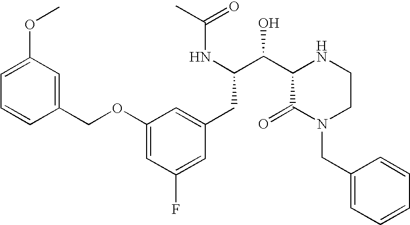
C(C(NC(=O)C)C(C1C(=O)N(CC2=CC=CC=C2)CCN1)O)C1=CC(OCC2=CC(OC)=CC=C2)=CC(F)=C1
